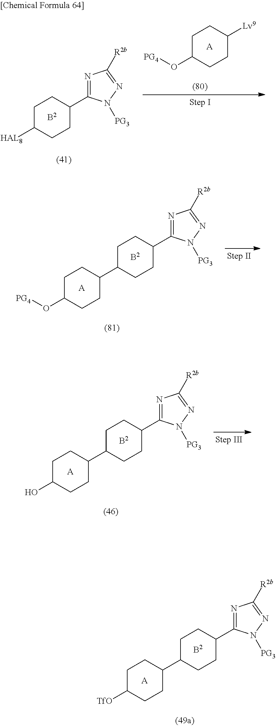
C1CC(C2=NC([R2b])=NN2[PG3])CCC1C1CCC(O[PG4])CC1.[B2].[A].C1CC(C2=NC([R2b])=NN2[PG3])CCC1C1CCC(O)CC1.[B2].[A].C1CC(C2=NC([R2b])=NN2[PG3])CCC1C1CCC([TfO])CC1.[A].[B2].C1C([HAL8])CCC(C2=NC([R2b])=NN2[PG3])C1.[B2].C1C(O[PG4])CCC([Lv9])C1.[A]
